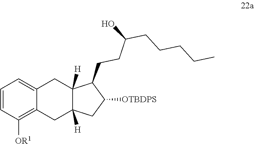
C1=CC([OR1])=C2C(=C1)CC1([H])C([H])(C2)CC([OTBDPS])C1CCC(O)CCCCC
